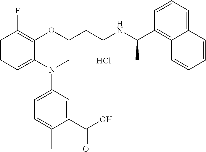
Cl.C1=CC=C2C(=C1F)OC(CCNC(C1=C3C(=CC=C1)C=CC=C3)C)CN2C1=CC=C(C)C(C(O)=O)=C1
